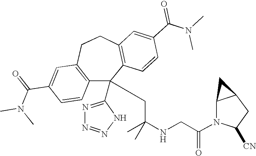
C1(C(=O)N(C)C)=CC2=C(C=C1)C(C1=NN=NN1)(CC(NCC(N1C([CN])CC3C1C3)=O)(C)C)C1=C(CC2)C=C(C(N(C)C)=O)C=C1
